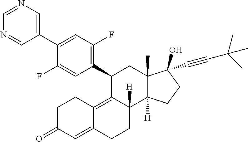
C1(C2=C(F)C=C(C3=CN=CN=C3)C(F)=C2)C2=C3C(=CC(=O)CC3)CCC2([H])C2([H])C(C)(C1)C(C#CC(C)(C)C)(O)CC2
